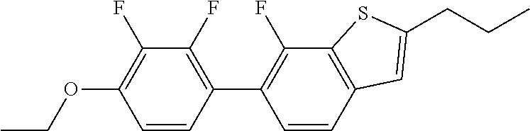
CCOC1=C(F)C(F)=C(C2=C(F)C3=C(C=C2)C=C(CCC)S3)C=C1
